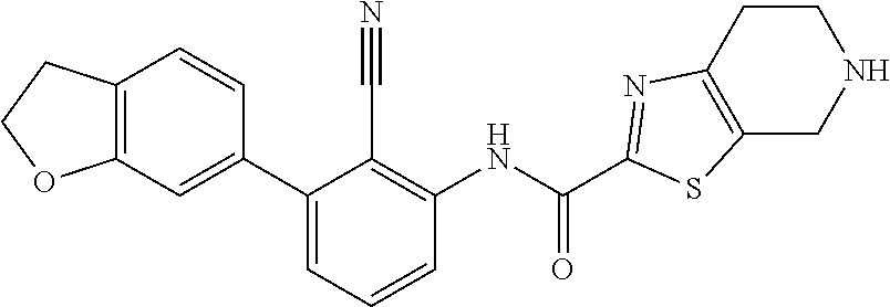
C1(C2=CC=CC(NC(=O)C3=NC4=C(CNCC4)S3)=C2C#N)=CC2=C(C=C1)CCO2
